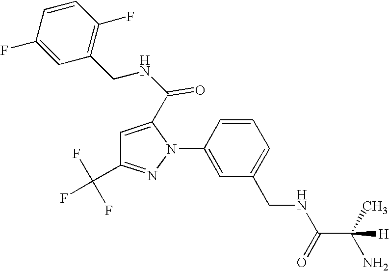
C1=CC(N2C(C(NCC3=C(F)C=CC(F)=C3)=O)=CC(C(F)(F)F)=N2)=CC(CNC(C(C)(N)[H])=O)=C1
